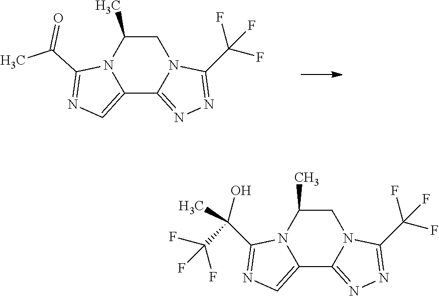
C12=CN=C(C(C)=O)N1C(C)CN1C2=NN=C1C(F)(F)F.C12=CN=C(C(O)(C(F)(F)F)C)N1C(C)CN1C2=NN=C1C(F)(F)F
